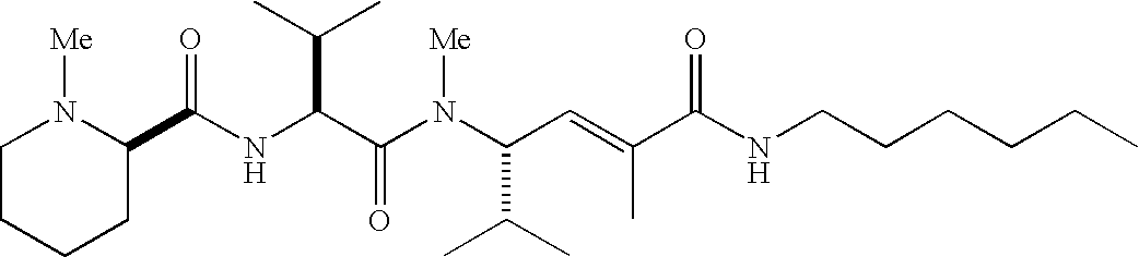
N(C(C(N(C(C(C)C)C=C(C(NCCCCCC)=O)C)[Me])=O)C(C)C)C(=O)C1N([Me])CCCC1
